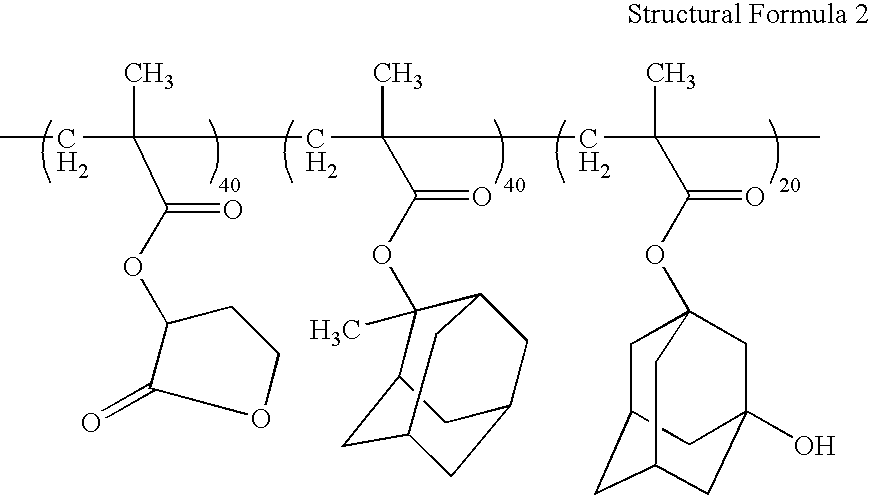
CCC(C(=O)OC1C(=O)OCC1)(C)CC(C)(C(OC1(C)C2CC3CC(CC1C3)C2)=O)CC(C)(C(=O)OC12CC3CC(CC(O)(C1)C3)C2)C
